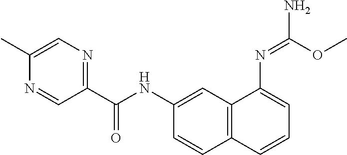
C1=C(C)N=CC(C(NC2=CC3=C(C=C2)C=CC=C3N=C(OC)N)=O)=N1
